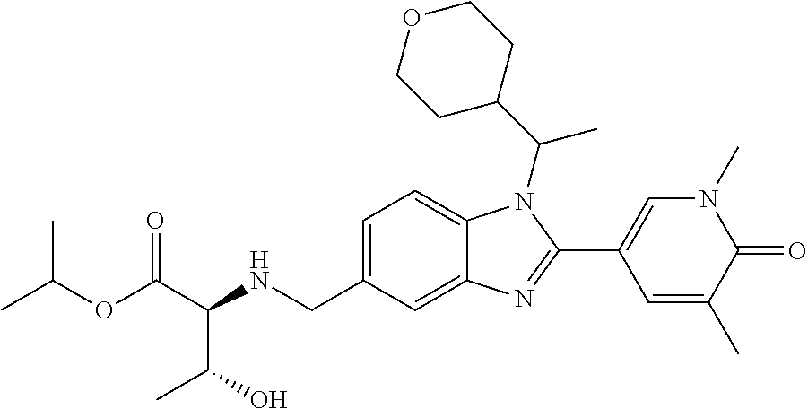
C(OC(C(NCC1=CC=C2C(=C1)N=C(C1=CN(C)C(=O)C(C)=C1)N2C(C1CCOCC1)C)C(C)O)=O)(C)C
